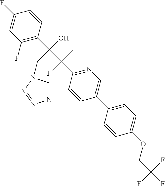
C1(C2=CN=C(C(C(C3=C(F)C=C(F)C=C3)(O)CN3C=NN=N3)(C)F)C=C2)=CC=C(OCC(F)(F)F)C=C1
